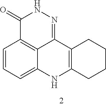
C1(=O)C2=C3C(=NN1)C1=C(NC3=CC=C2)CCCC1
